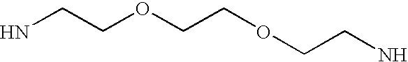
NCCOCCOCCN
